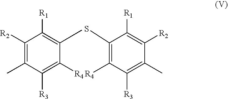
C1([R2])=C(C)C([R3])=C([R4])C(C)=C1[R1].C1(S)=C([R4])C([R3])=C(C)C([R2])=C1[R1]
